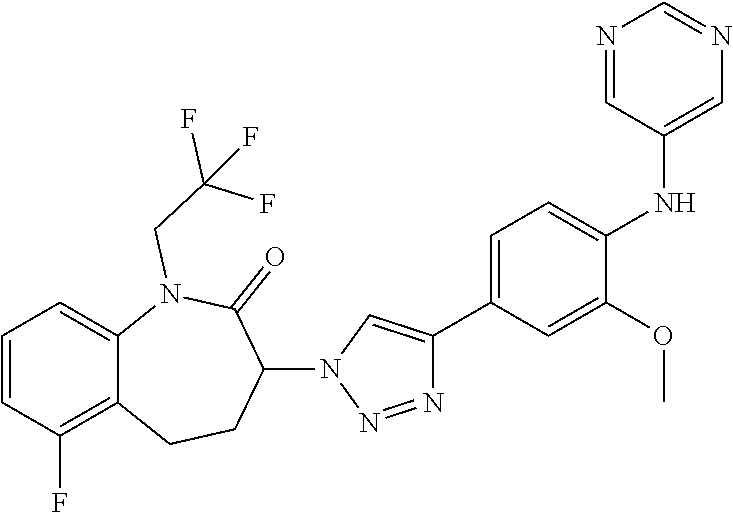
C1=CC(F)=C2C(=C1)N(CC(F)(F)F)C(=O)C(N1C=C(C3=CC=C(NC4=CN=CN=C4)C(OC)=C3)N=N1)CC2
